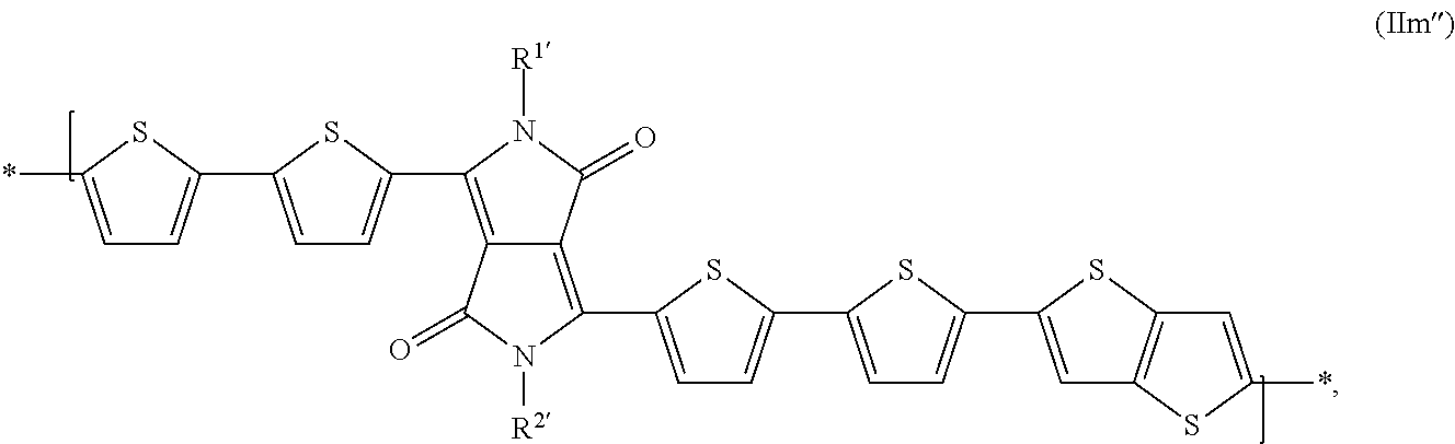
C12=C(C3=CC=C(C4=CC=C(*)S4)S3)N([R1])C(=O)C1=C(C1=CC=C(C3=CC=C(C4=CC5=C(S4)C=C(*)S5)S3)S1)N([R2])C2=O
